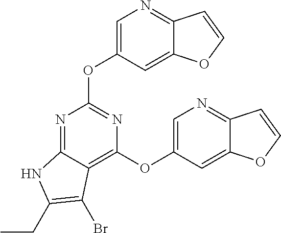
N1=C2C(=C(OC3=CN=C4C(=C3)OC=C4)N=C1OC1=CN=C3C(=C1)OC=C3)C(Br)=C(CC)N2
